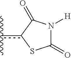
C1(=O)N([H])C(=O)c(c(C)C)S1
